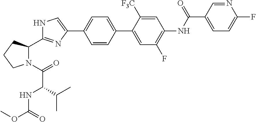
C1=CC(C2=CC(F)=C(NC(C3=CC=C(F)N=C3)=O)C=C2[F3C])=CC=C1C1=CNC(C2N(C(=O)C(NC(OC)=O)C(C)C)CCC2)=N1
